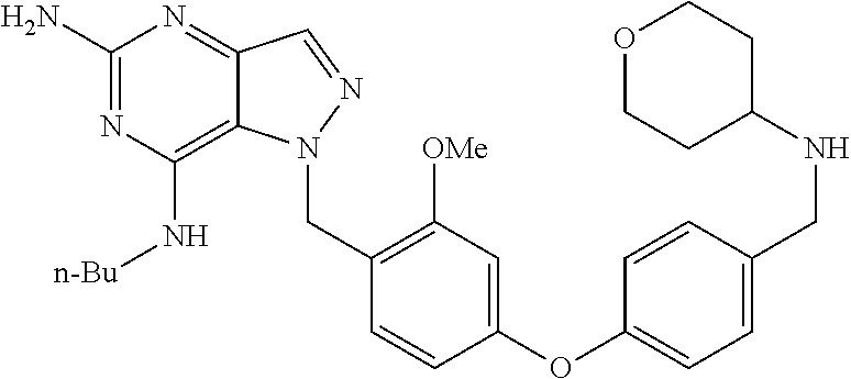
C1(N)=NC(N[n-Bu])=C2C(=N1)C=NN2CC1=C([OMe])C=C(OC2=CC=C(CNC3CCOCC3)C=C2)C=C1
